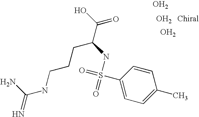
O.O.O.C(C(CCCNC(=N)N)NS(C1=CC=C(C)C=C1)(=O)=O)(O)=O
